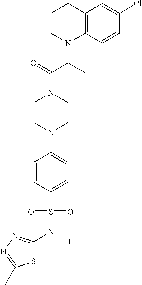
C12=C(C=CC(Cl)=C1)N(C(C)C(=O)N1CCN(C3=CC=C(S(NC4=NN=C(C)S4)(=O)=O)C=C3)CC1)CCC2.[H]
